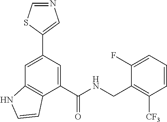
C1=C(C2=CN=CS2)C=C(C(NCC2=C([CF3])C=CC=C2F)=O)C2=C1NC=C2
